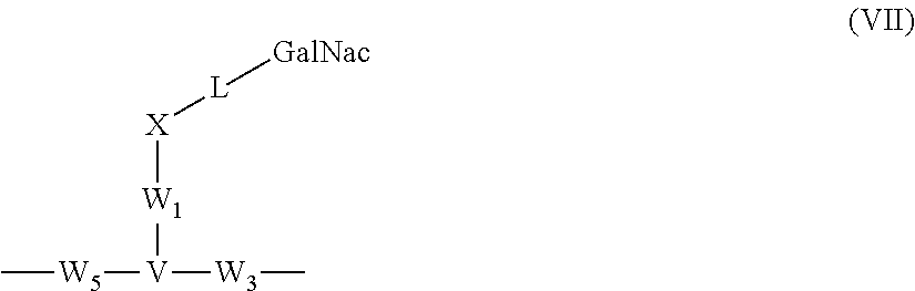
C[W5][V]([W3]C)[W1][X][L][GalNac]
